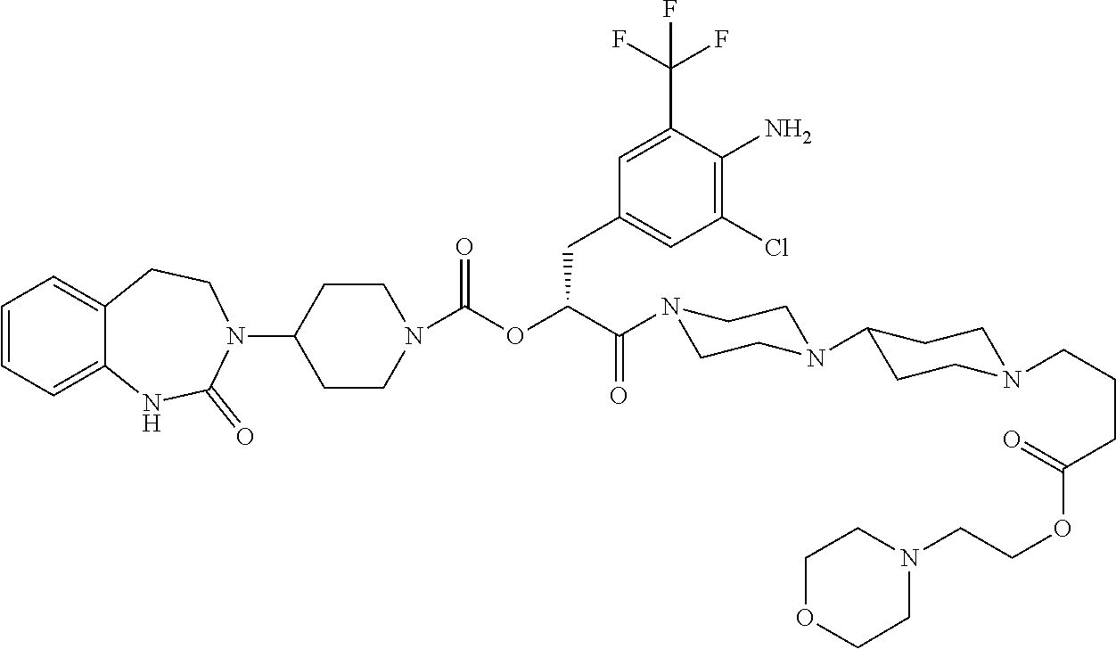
C1=CC=C2C(=C1)CCN(C1CCN(C(OC(C(N3CCN(C4CCN(CCCC(OCCN5CCOCC5)=O)CC4)CC3)=O)CC3=CC(Cl)=C(N)C(C(F)(F)F)=C3)=O)CC1)C(=O)N2
